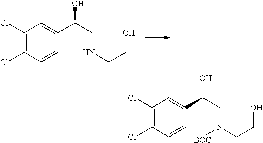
C1(Cl)=C(Cl)C=CC(C(CNCCO)O)=C1.C1(Cl)=C(Cl)C=CC(C(CN(CCO)[BOC])O)=C1
